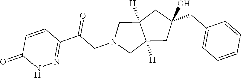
C1(CC2=CC=CC=C2)(O)CC2([H])C([H])(CN(CC(C3=NNC(=O)C=C3)=O)C2)C1
